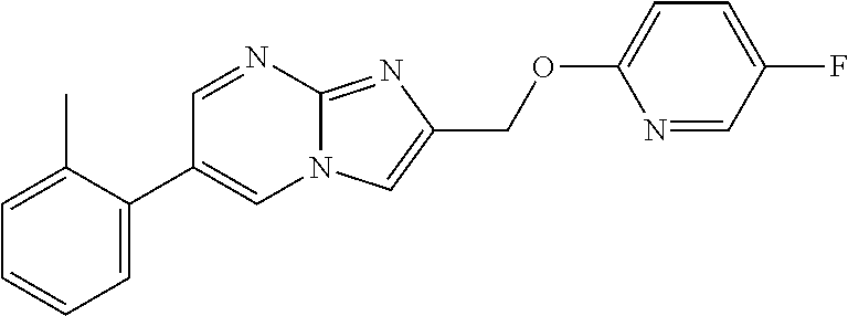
C1=C(C2=CN3C(=NC(COC4=CC=C(F)C=N4)=C3)N=C2)C(C)=CC=C1
